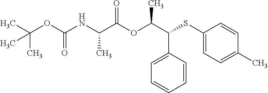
C1=C(C(C(C)OC(C(NC(OC(C)(C)C)=O)C)=O)SC2=CC=C(C)C=C2)C=CC=C1
